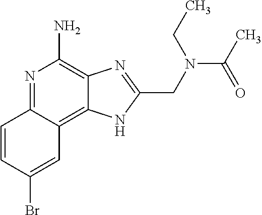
C1=CC(Br)=CC2=C3C(=C(N)N=C12)N=C(CN(C(C)=O)CC)N3
